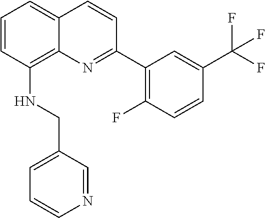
C1=CC(NCC2=CC=CN=C2)=C2C(=C1)C=CC(C1=C(F)C=CC(C(F)(F)F)=C1)=N2
